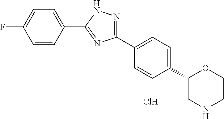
FC1=CC=C(C2=NC(C3=CC=C(C4CNCCO4)C=C3)=NN2)C=C1.Cl
